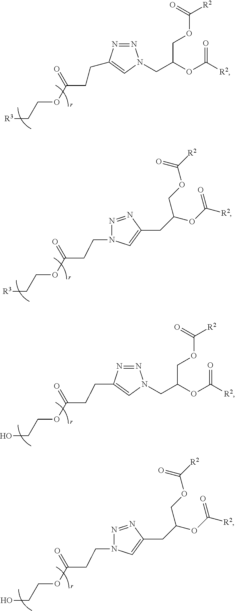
N1=NC(CCC(OCC[R3])=O)=CN1CC(OC([R2])=O)COC([R2])=O.N1=NN(CCC(OCC[R3])=O)C=C1CC(OC([R2])=O)COC([R2])=O.N1=NC(CCC(OCCO)=O)=CN1CC(OC([R2])=O)COC([R2])=O.N1=NN(CCC(OCCO)=O)C=C1CC(OC([R2])=O)COC([R2])=O
